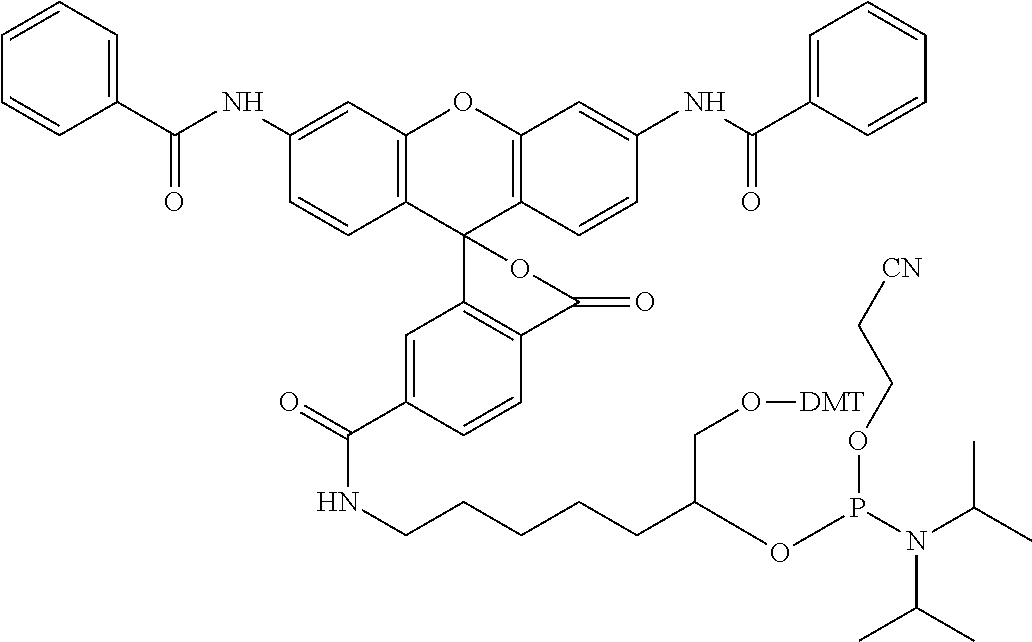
C12=C(C=C(NC(=O)C3=CC=CC=C3)C=C1)OC1=C(C23C2=C(C=CC(C(=O)NCCCCCC(OP(N(C(C)C)C(C)C)OCC[CN])CO[DMT])=C2)C(=O)O3)C=CC(NC(=O)C2=CC=CC=C2)=C1
